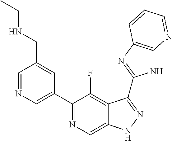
C1=NC=C(C2=NC=C3C(=C2F)C(C2=NC4=C(N2)N=CC=C4)=NN3)C=C1CNCC
